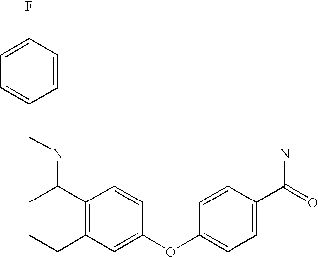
C12=C(C=CC(OC3=CC=C(C(=O)N)C=C3)=C1)C(NCC1=CC=C(F)C=C1)CCC2
